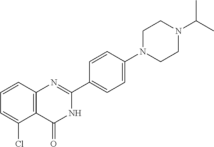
C12=C(C=CC=C1Cl)N=C(C1=CC=C(N3CCN(C(C)C)CC3)C=C1)NC2=O
